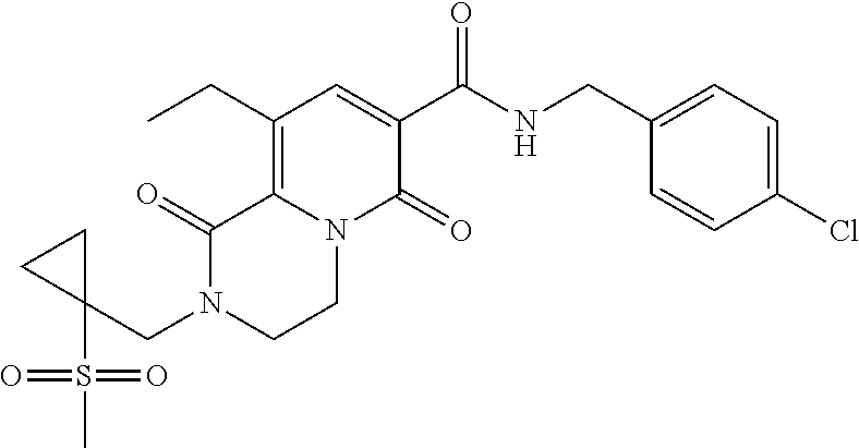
C12=C(CC)C=C(C(=O)NCC3=CC=C(Cl)C=C3)C(=O)N1CCN(CC1(S(C)(=O)=O)CC1)C2=O
